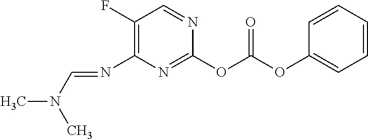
O(C(OC1=NC(N=CN(C)C)=C(F)C=N1)=O)C1=CC=CC=C1
